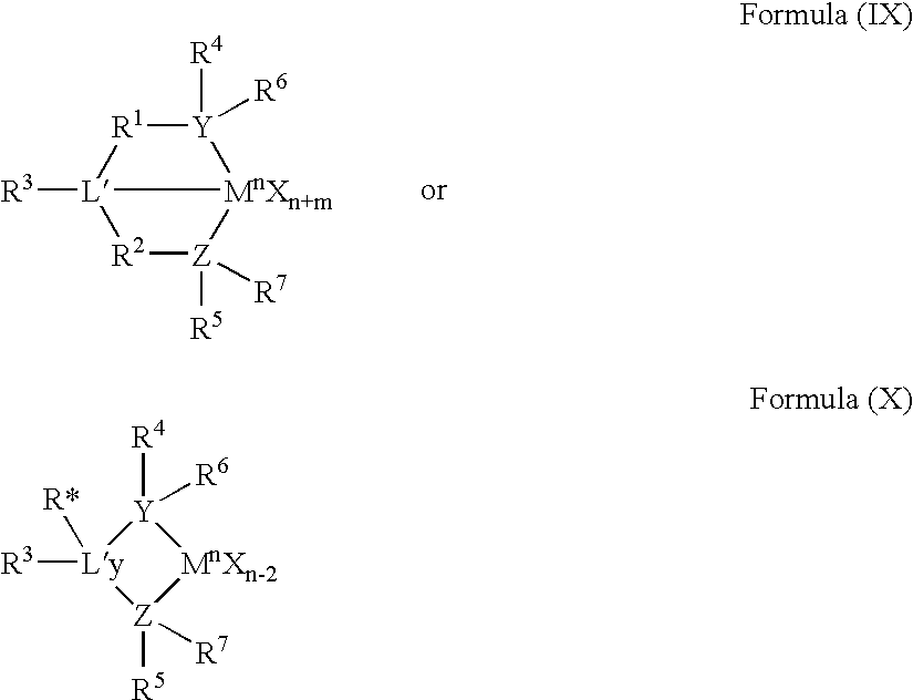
[R2]1[Z]([R5])([R7])[MnXn+m]2[Y]([R4])([R6])[R1][L]12[R3].[Z]1([R5])([R7])[MnXn-2][Y]([R4])([R6])[Ly]1([R3])[R*]
